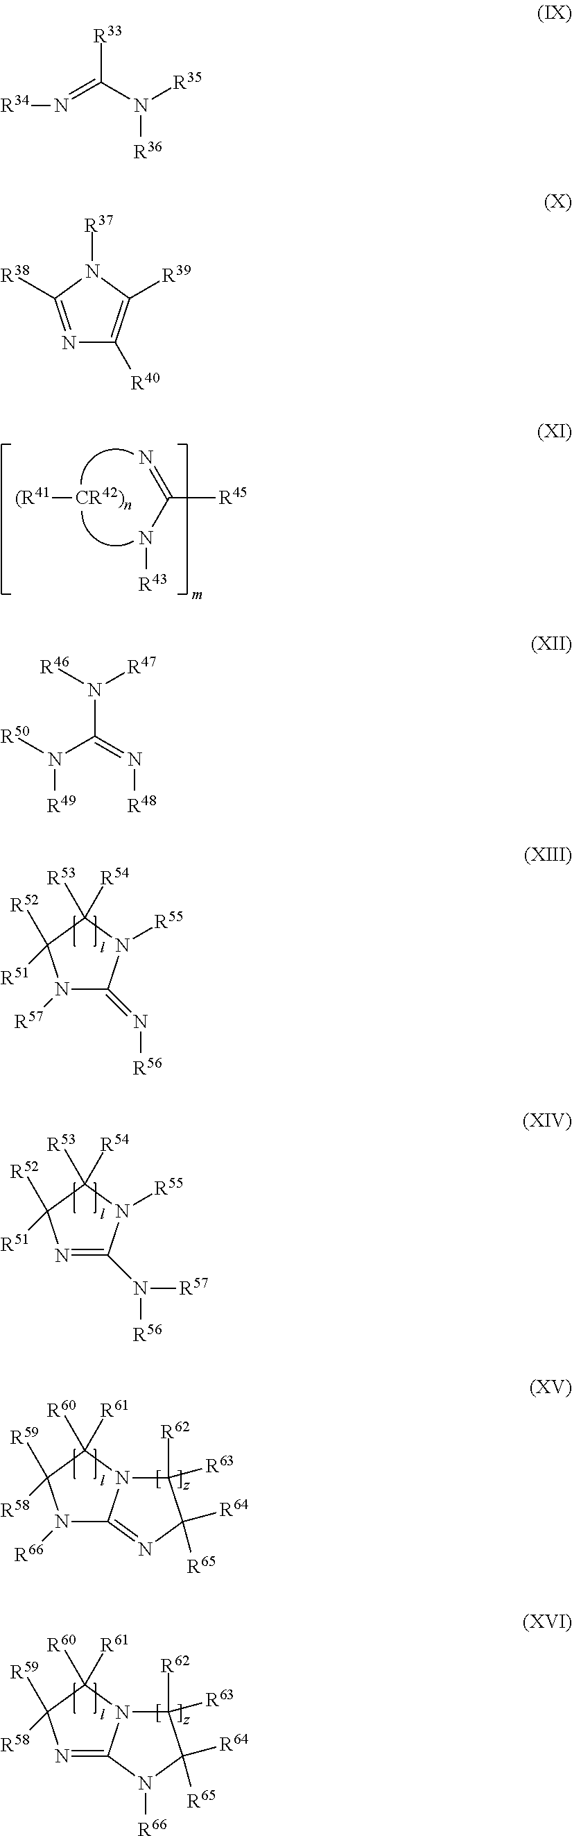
N=C(N[R43])[R45].[(R41][CR42)n].N1([R57])C(=N[R56])N([R55])C([R53])([R54])C1([R52])[R51].N1=C(N([R56])[R57])N([R55])C([R53])([R54])C1([R52])[R51].N1([R66])C2=NC([R64])([R65])C([R62])([R63])N2C([R60])([R61])C1([R59])[R58].N1=C2N(C([R60])([R61])C1([R59])[R58])C([R62])([R63])C([R64])([R65])N2[R66].[R34]N=C(N([R35])[R36])[R33].N1=C([R38])N([R37])C([R39])=C1[R40].N([R49])(C(=N[R48])N([R46])[R47])[R50]
